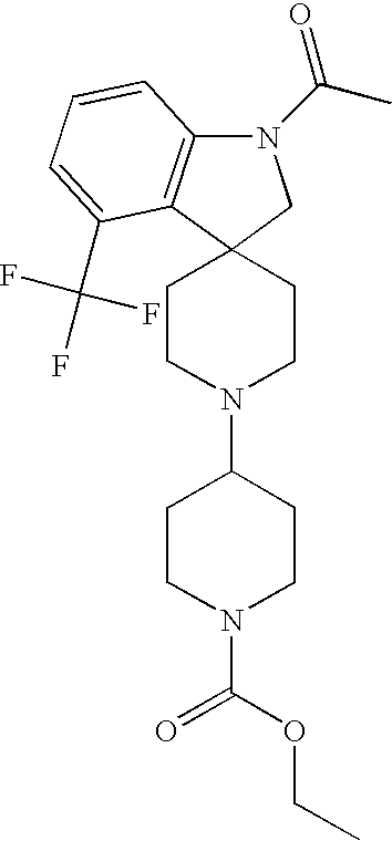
N1(C(C)=O)C2=C(C3(C1)CCN(C1CCN(C(OCC)=O)CC1)CC3)C(C(F)(F)F)=CC=C2
